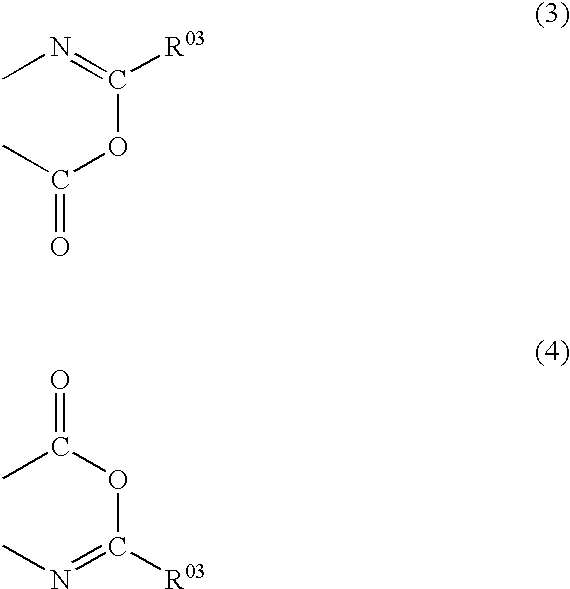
CN=C(OC(C)=O)[R03].CN=C(OC(C)=O)[R03]
